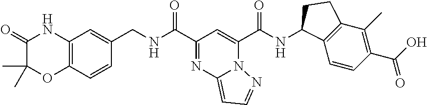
C1(C(=O)NCC2=CC3=C(C=C2)OC(C)(C)C(=O)N3)=NC2=CC=NN2C(C(=O)NC2C3=C(C(C)=C(C(=O)O)C=C3)CC2)=C1
